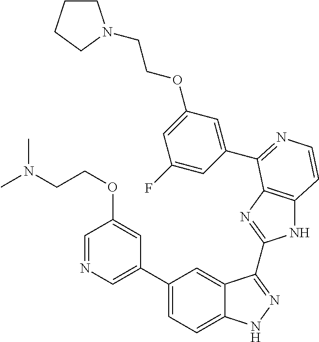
C1(C2=CN=CC(OCCN(C)C)=C2)=CC=C2C(=C1)C(C1=NC3=C(N1)C=CN=C3C1=CC(OCCN3CCCC3)=CC(F)=C1)=NN2
